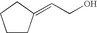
C1CC(=CCO)CC1
